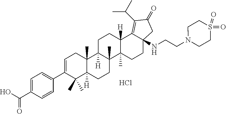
Cl.C1=C(C(O)=O)C=CC(C2=CCC3(C)C([H])(CCC4(C)C3([H])CCC3([H])C4(C)CCC4(NCCN5CCS(=O)(=O)CC5)C3=C(C(C)C)C(=O)C4)C2(C)C)=C1
